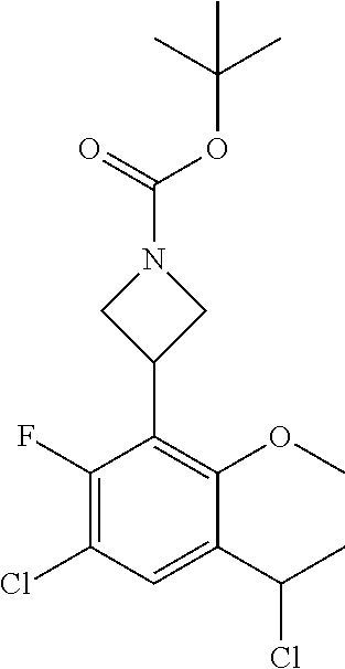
C1(F)=C(Cl)C=C(C(C)Cl)C(OC)=C1C1CN(C(=O)OC(C)(C)C)C1
